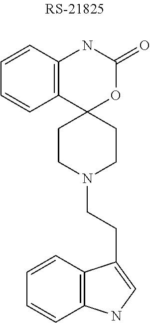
C1=CC2=C(C=C1)C1(OC(=O)N2)CCN(CCC2=CNC3=C2C=CC=C3)CC1
